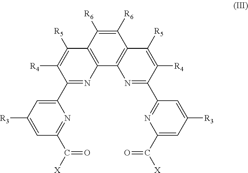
C12=C(C3=C(C([R6])=C1[R6])C([R5])=C([R4])C(C1=NC(C(=O)[X])=CC([R3])=C1)=N3)N=C(C1=CC([R3])=CC(C(=O)[X])=N1)C([R4])=C2[R5]
